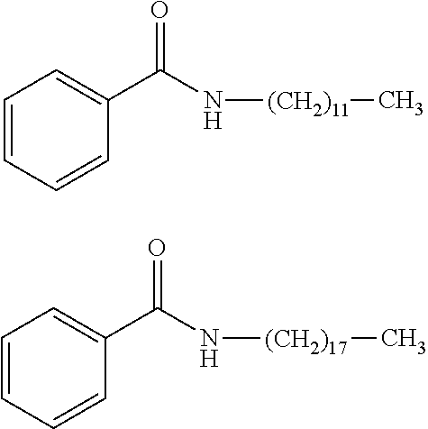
C1=CC=CC(C(N[(CH2)11]C)=O)=C1.C1=CC=CC(C(N[(CH2)17]C)=O)=C1
